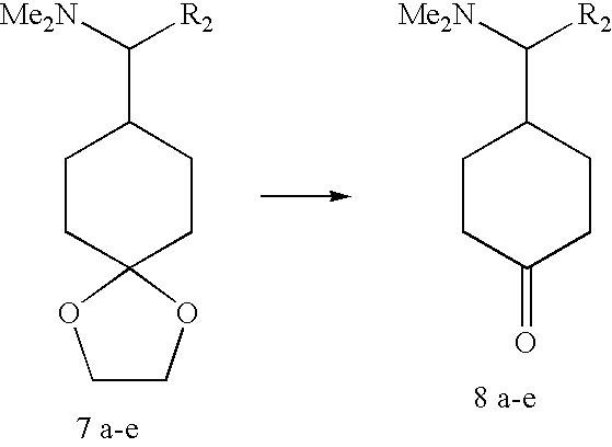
[Me2N]C([R2])C1CCC2(CC1)OCCO2.[Me2N]C([R2])C1CCC(=O)CC1
